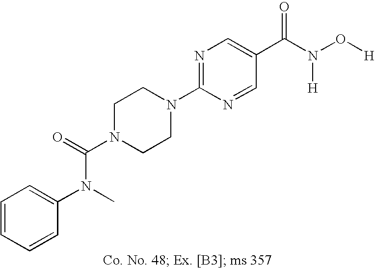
C1=CC=CC(N(C)C(=O)N2CCN(C3=NC=C(C(N(O[H])[H])=O)C=N3)CC2)=C1
